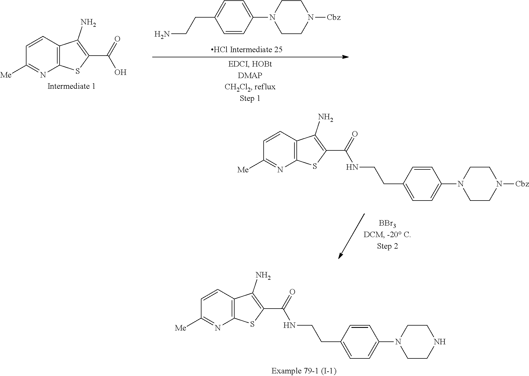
C1=C(CCNC(C2=C(N)C3=C(N=C([Me])C=C3)S2)=O)C=CC(N2CCNCC2)=C1.C1=CC2=C(N=C1[Me])SC(C(O)=O)=C2N.C1=CC(N2CCN([Cbz])CC2)=CC=C1CCN.C1=C(CCNC(C2=C(N)C3=C(N=C([Me])C=C3)S2)=O)C=CC(N2CCN([Cbz])CC2)=C1
